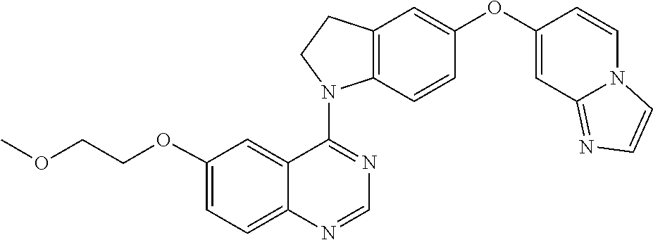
C1=CC2=C(C=C1OC1=CC3=NC=CN3C=C1)CCN2C1=NC=NC2=CC=C(OCCOC)C=C12
